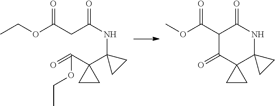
CCOC(CC(NC1(C2(C(OCC)=O)CC2)CC1)=O)=O.COC(C1C(=O)C2(C3(NC1=O)CC3)CC2)=O
